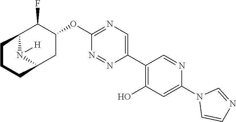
C12N([H])C(CC(OC3=NC=C(C4=C(O)C=C(N5C=CN=C5)N=C4)N=N3)C1F)CCC2
